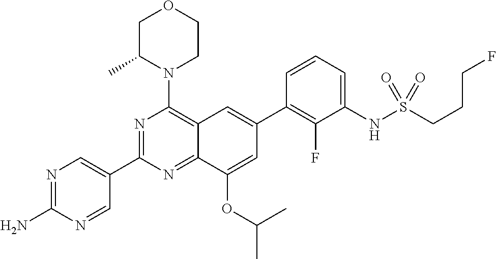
C12=NC(C3=CN=C(N)N=C3)=NC(N3CCOCC3C)=C1C=C(C1=C(F)C(NS(CCCF)(=O)=O)=CC=C1)C=C2OC(C)C
